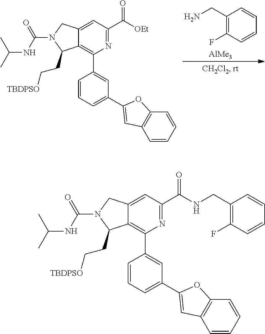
[AlMe3].NCC1=C(F)C=CC=C1.C12=C(C3=CC(C4=CC5=C(C=CC=C5)O4)=CC=C3)N=C(C([OEt])=O)C=C1CN(C(NC(C)C)=O)C2CC[TBDPSO].C12=C(C3=CC(C4=CC5=C(C=CC=C5)O4)=CC=C3)N=C(C(NCC3=C(F)C=CC=C3)=O)C=C1CN(C(NC(C)C)=O)C2CC[TBDPSO]
